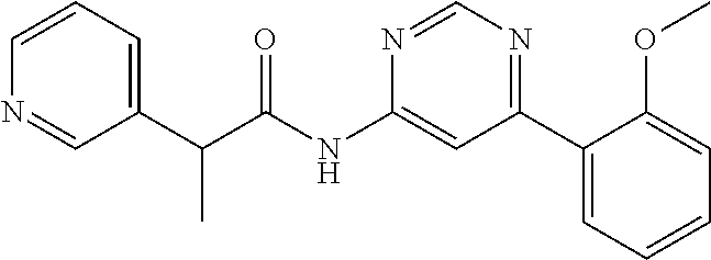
C1(C(C(NC2=CC(C3=CC=CC=C3OC)=NC=N2)=O)C)=CC=CN=C1
